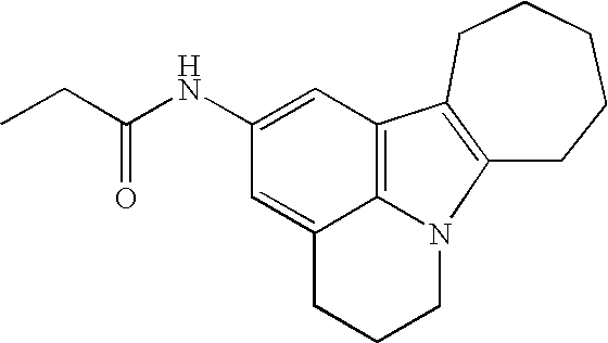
CCC(NC1=CC2=C3C(=C1)CCCN3C1=C2CCCCC1)=O
